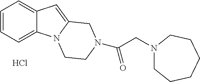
Cl.C1=CC=C2C(=C1)C=C1N2CCN(C(CN2CCCCCC2)=O)C1
